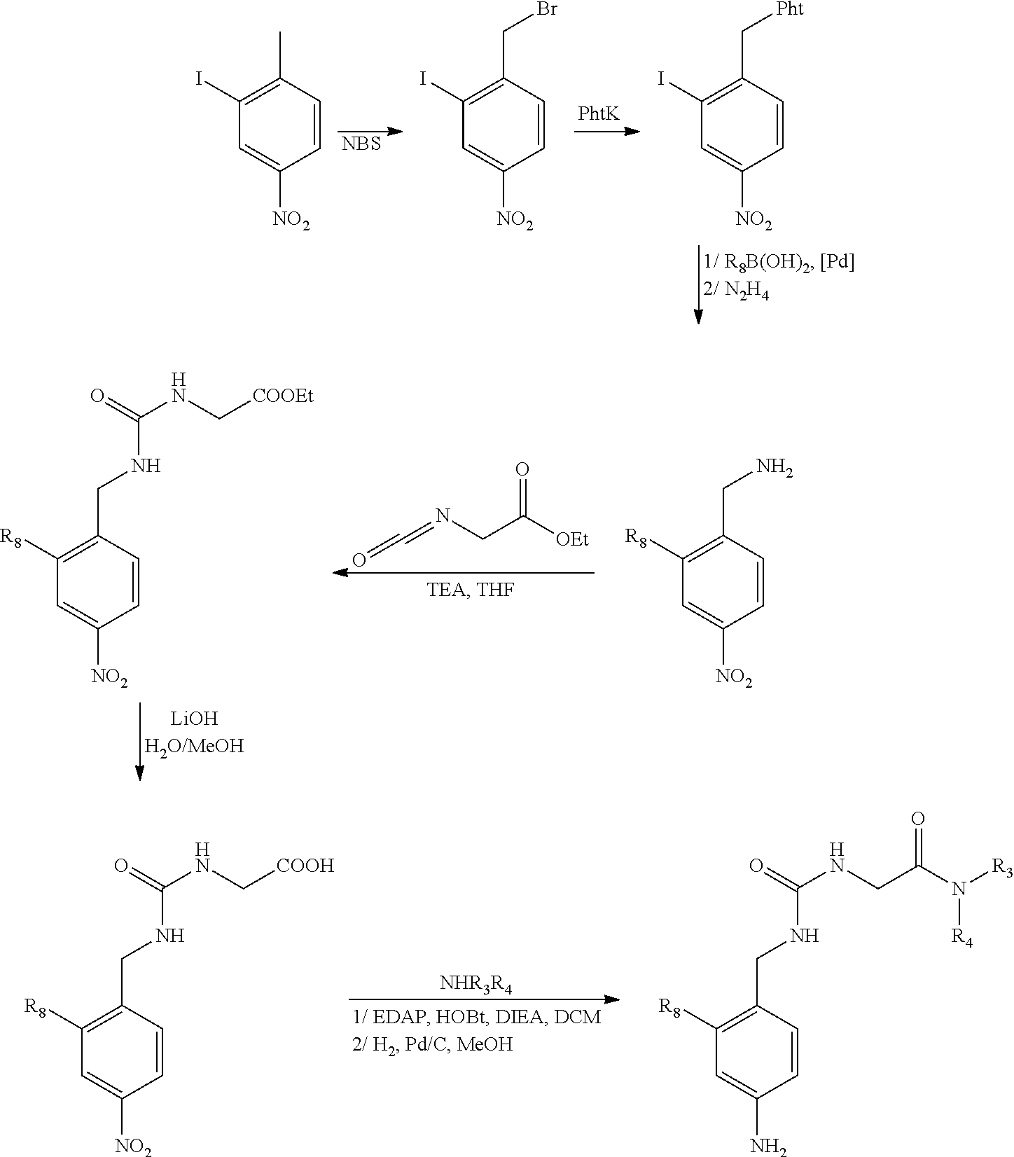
[NHR3R4].C1=CC([NO2])=CC([R8])=C1CNC(NC[COOH])=O.C1=CC(N)=CC([R8])=C1CNC(NCC(N([R3])[R4])=O)=O.CC1=C(I)C=C([NO2])C=C1.C(C1=C(I)C=C([NO2])C=C1)Br.C(C1=C(I)C=C([NO2])C=C1)[Pht].[NBS].C1=CC([NO2])=CC([R8])=C1CNC(NC[COOEt])=O.C1=CC([NO2])=CC([R8])=C1CN.O=C=NCC([OEt])=O
